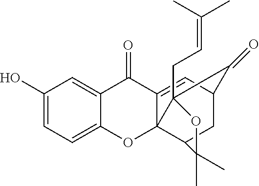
C12=CC(O)=CC=C1OC13C(=CC4CC1C(C)(C)OC3(CC=C(C)C)C4=O)C2=O
